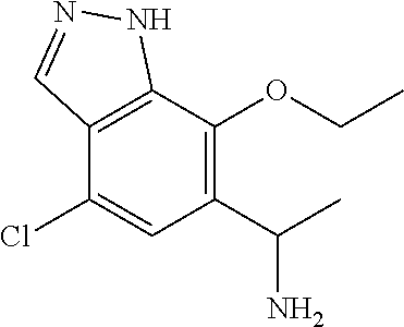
C1(Cl)=CC(C(C)N)=C(OCC)C2=C1C=NN2
